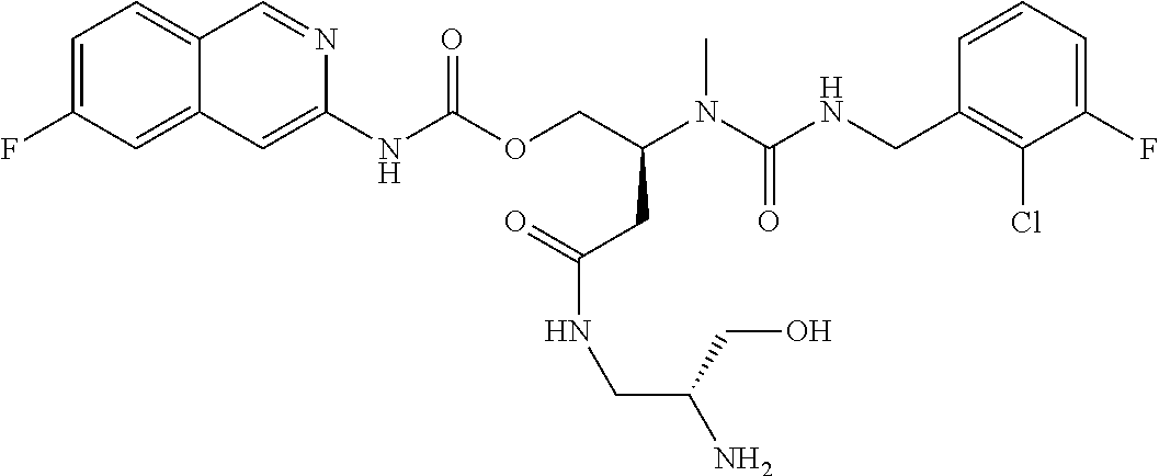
C1=CC(CNC(N(C(COC(NC2=CC3=CC(F)=CC=C3C=N2)=O)CC(=O)NCC(N)CO)C)=O)=C(Cl)C(F)=C1
